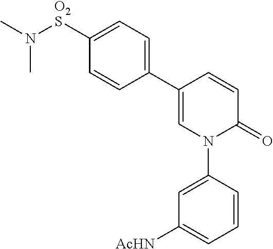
C1(C2=CC=C([O2S]N(C)C)C=C2)=CN(C2=CC([AcHN])=CC=C2)C(=O)C=C1
